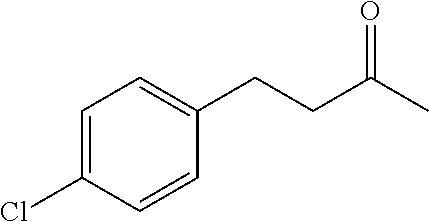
C1=C(Cl)C=CC(CCC(C)=O)=C1
